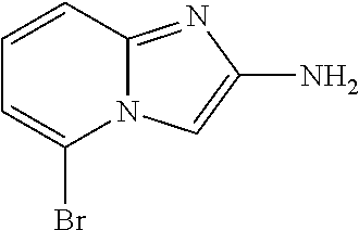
C1=CC2=NC(N)=CN2C(Br)=C1
